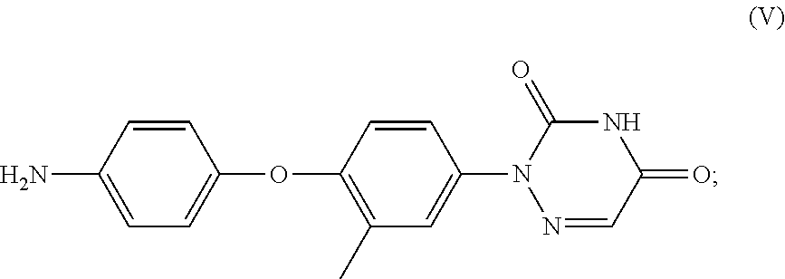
C1=C(N)C=CC(OC2=C(C)C=C(N3N=CC(=O)NC3=O)C=C2)=C1
